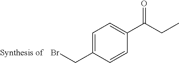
BrCC1=CC=C(C(CC)=O)C=C1
